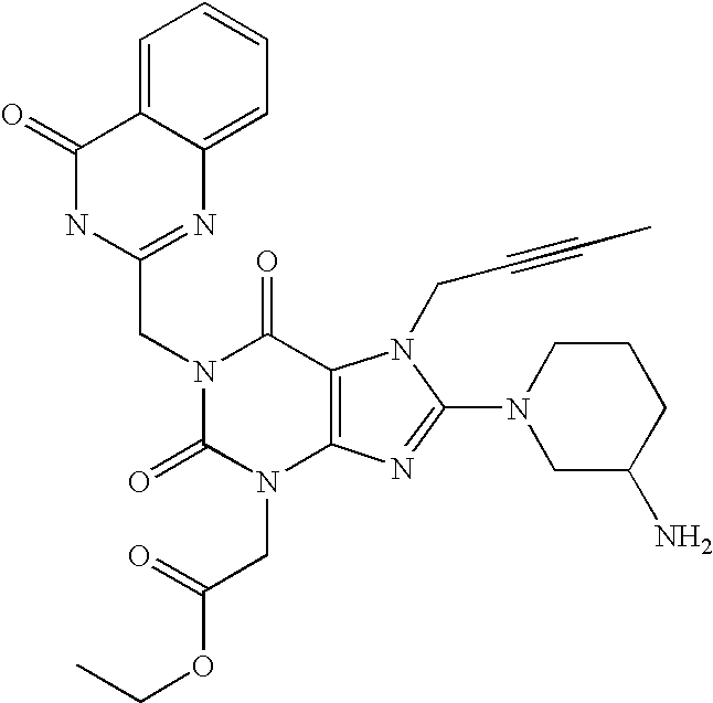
C1(=O)NC(CN2C(=O)N(CC(OCC)=O)C3=C(C2=O)N(CC#CC)C(N2CC(N)CCC2)=N3)=NC2=CC=CC=C12
